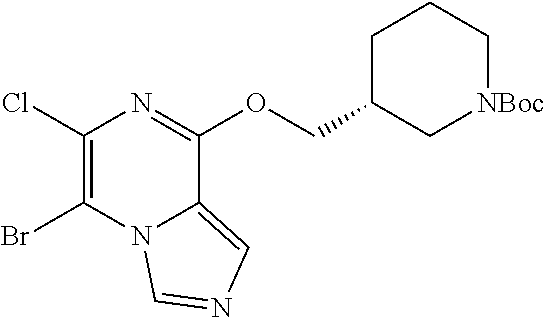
C1(Cl)=C(Br)N2C(=CN=C2)C(OCC2C[NBoc]CCC2)=N1
